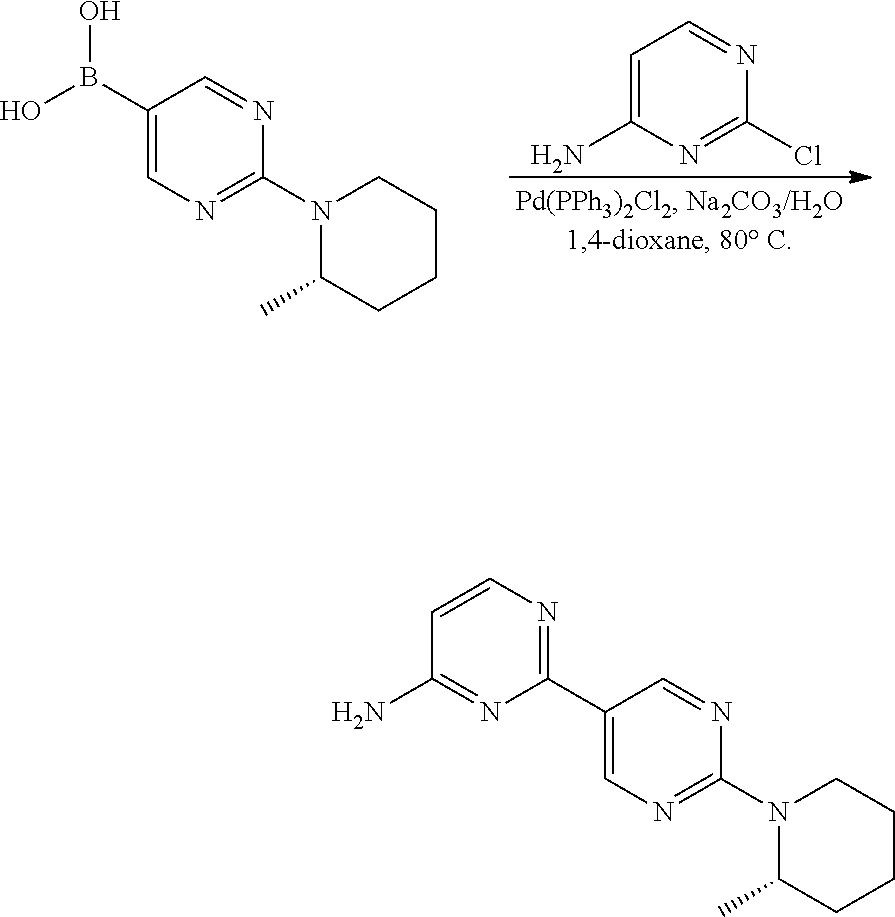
C1=C(N)N=C(Cl)N=C1.C1(B(O)O)=CN=C(N2C(C)CCCC2)N=C1.C1(C2=NC=CC(N)=N2)=CN=C(N2C(C)CCCC2)N=C1
